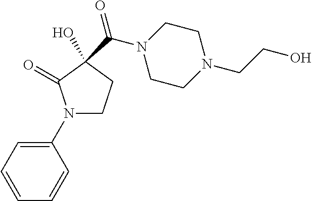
N1(C2=CC=CC=C2)CCC(C(=O)N2CCN(CCO)CC2)(O)C1=O
